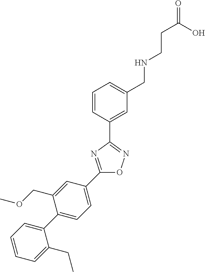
C1=CC(C2=NOC(C3=CC=C(C4=CC=CC=C4CC)C(COC)=C3)=N2)=CC(CNCCC(=O)O)=C1
